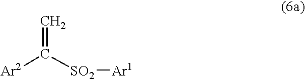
[Ar2]C(=C)[SO2][Ar1]
